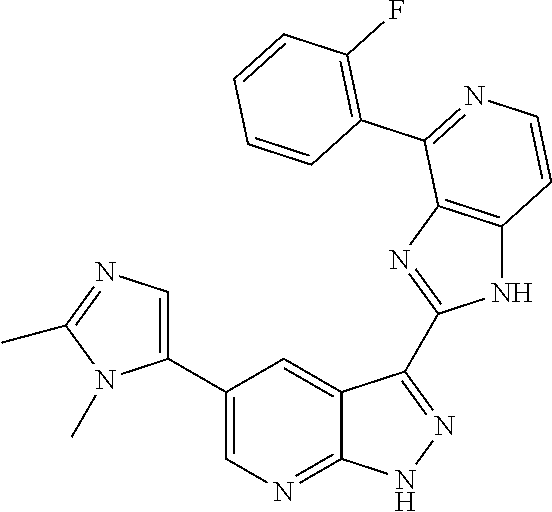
C1(C2=CN=C3C(=C2)C(C2=NC4=C(N2)C=CN=C4C2=C(F)C=CC=C2)=N[N H]3)=CN=C(C)N1C
